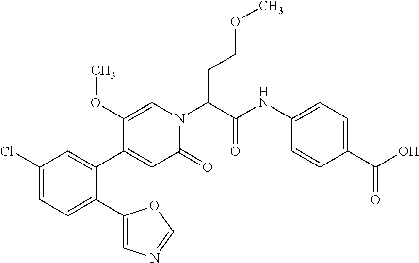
C1(Cl)=CC=C(C2=CN=CO2)C(C2=CC(=O)N(C(C(NC3=CC=C(C(O)=O)C=C3)=O)CCOC)C=C2OC)=C1
